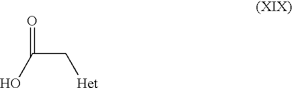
[Het]CC(O)=O
